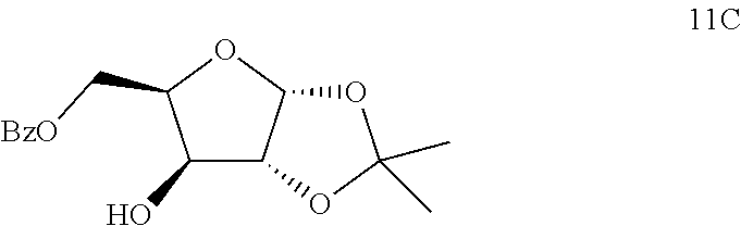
C1(O)C2C(OC1C[BzO])OC(C)(C)O2
